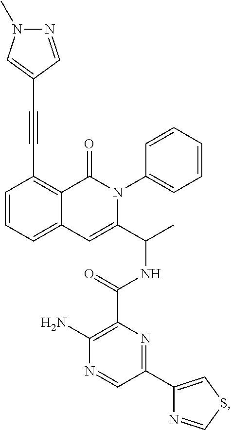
C12=CC=CC(C#CC3=CN(C)N=C3)=C1C(=O)N(C1=CC=CC=C1)C(C(C)NC(C1=C(N)N=CC(C3=CSC=N3)=N1)=O)=C2
